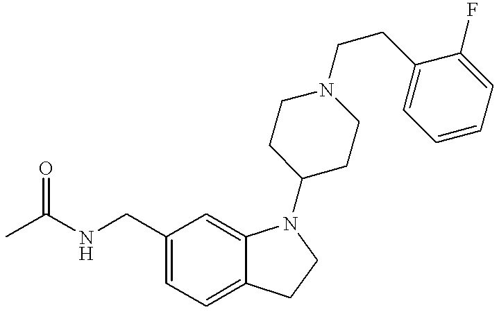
C1(CNC(C)=O)=CC=C2C(=C1)N(C1CCN(CCC3=CC=CC=C3F)CC1)CC2
